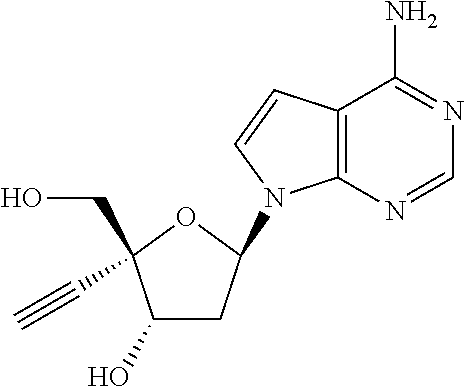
C12=C(N=CN=C1N)N(C1CC(O)C(CO)(C#C)O1)C=C2
